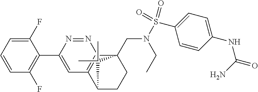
C1(F)=CC=CC(F)=C1C1=CC2=C(N=N1)C1(CN(S(C3=CC=C(NC(=O)N)C=C3)(=O)=O)CC)CCC2C1(C)C
